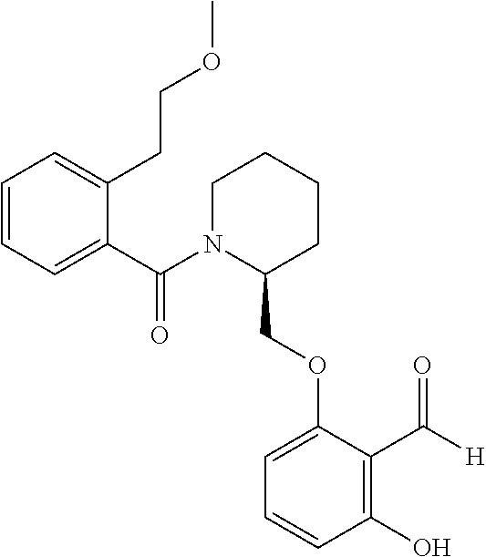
C1=CC=C(C(N2C(COC3=CC=CC(O)=C3C([H])=O)CCCC2)=O)C(CCOC)=C1
